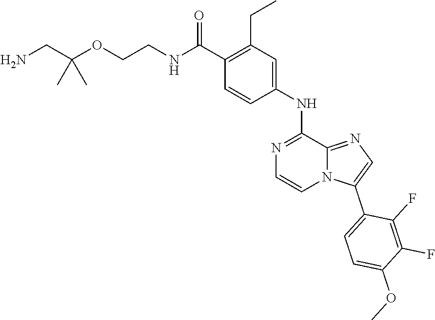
C(CNC(C1=C(CC)C=C(NC2=NC=CN3C2=NC=C3C2=CC=C(OC)C(F)=C2F)C=C1)=O)OC(CN)(C)C
